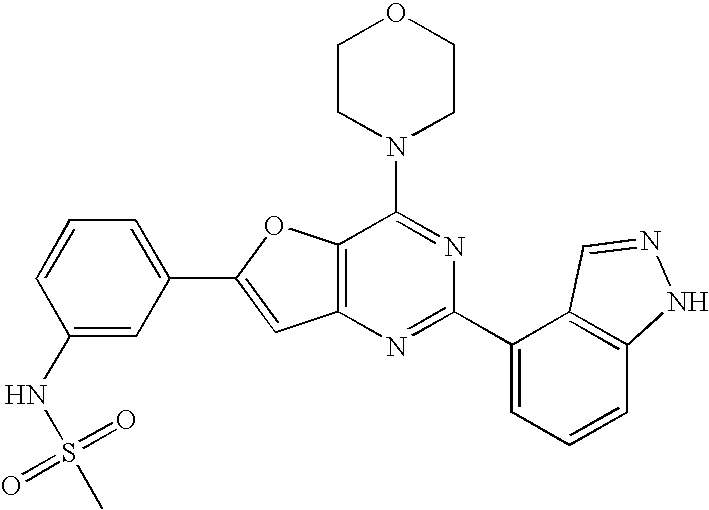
C1CN(C2=NC(C3=CC=CC4=C3C=NN4)=NC3=C2OC(C2=CC=CC(NS(C)(=O)=O)=C2)=C3)CCO1
